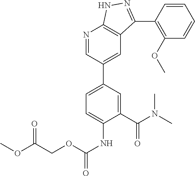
N1=CC(C2=CC=C(NC(=O)OCC(=O)OC)C(C(N(C)C)=O)=C2)=CC2=C1NN=C2C1=C(OC)C=CC=C1
